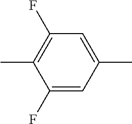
C1(F)=C(C)C(F)=CC(C)=C1
